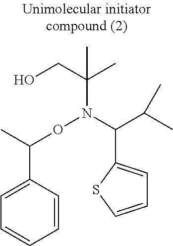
C1=CC(C(C)ON(C(C(C)C)C2=CC=CS2)C(CO)(C)C)=CC=C1
